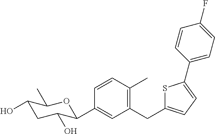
C1=CC(C)=C(CC2=CC=C(C3=CC=C(F)C=C3)S2)C=C1C1C(O)CC(O)C(C)O1
